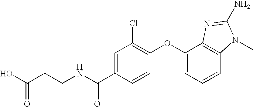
C1=CC(C(NCCC(O)=O)=O)=CC(Cl)=C1OC1=CC=CC2=C1N=C(N)N2C
